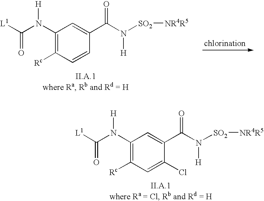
C1(N([H])C([L1])=O)=C([Rc])C=C(Cl)C(C(N([H])[SO2][NR4R5])=O)=C1.C1(N([H])C([L1])=O)=C([Rc])C=CC(C(N([H])[SO2][NR4R5])=O)=C1
